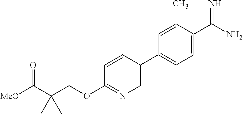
[MeO]C(C(COC1=NC=C(C2=CC=C(C(N)=N)C(C)=C2)C=C1)(C)C)=O
